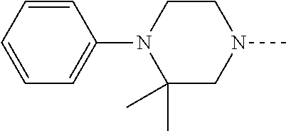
C1=CC=CC=C1N1C(C)(C)CN(C)CC1
